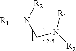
[R2]N(CN([R2])[R1])[R1]
